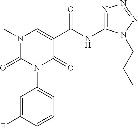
N1(C)C(=O)N(C2=CC=CC(F)=C2)C(=O)C(C(NC2=NN=NN2CCC)=O)=C1
